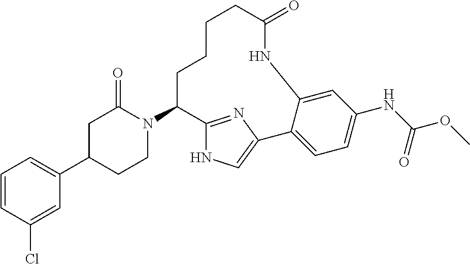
C1=CC(Cl)=CC(C2CCN(C3C4=NC(=CN4)C4=CC=C(NC(OC)=O)C=C4NC(=O)CCCC3)C(=O)C2)=C1
